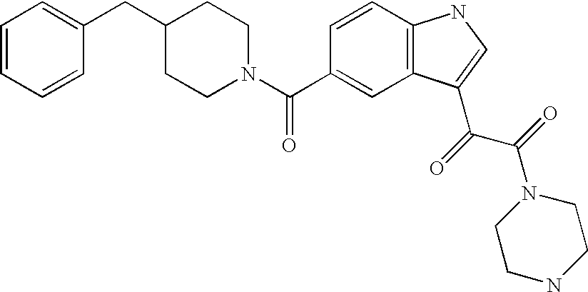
C(C1CCN(C(=O)C2=CC3=C(C=C2)NC=C3C(=O)C(=O)N2CCNCC2)CC1)C1=CC=CC=C1
